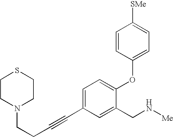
C1=C(C#CCCN2CCSCC2)C=C(CN[Me])C(OC2=CC=C([SMe])C=C2)=C1
